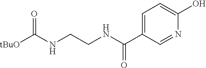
C1=C(C(NCCNC([tBuO])=O)=O)C=NC(O)=C1
